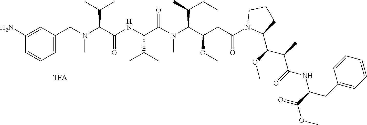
C1=C(N)C=CC=C1CN(C(C(NC(C(N(C(C(CC(N1C(C(OC)C(C)C(=O)NC(C(=O)OC)CC2=CC=CC=C2)CCC1)=O)OC)C(C)CC)C)=O)C(C)C)=O)C(C)C)C
